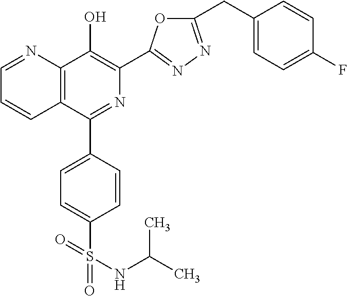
C1=NC2=C(C=C1)C(C1=CC=C(S(=O)(=O)NC(C)C)C=C1)=NC(C1=NN=C(CC3=CC=C(F)C=C3)O1)=C2O
